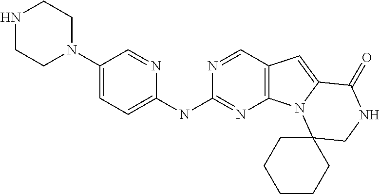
C12=C(C=NC(NC3=CC=C(N4CCNCC4)C=N3)=N1)C=C1N2C2(CNC1=O)CCCCC2
